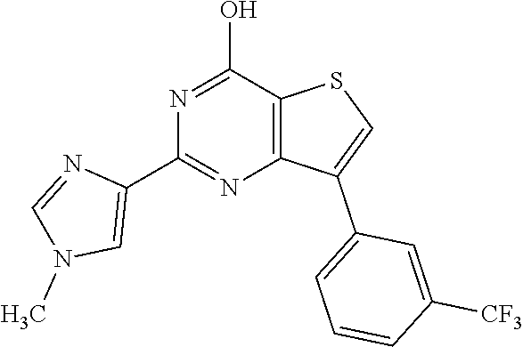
C12=C(C(O)=NC(C3=CN(C)C=N3)=N1)SC=C2C1=CC=CC([CF3])=C1
